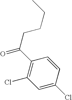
C1=C(Cl)C=CC(C(=O)CCCC)=C1Cl
